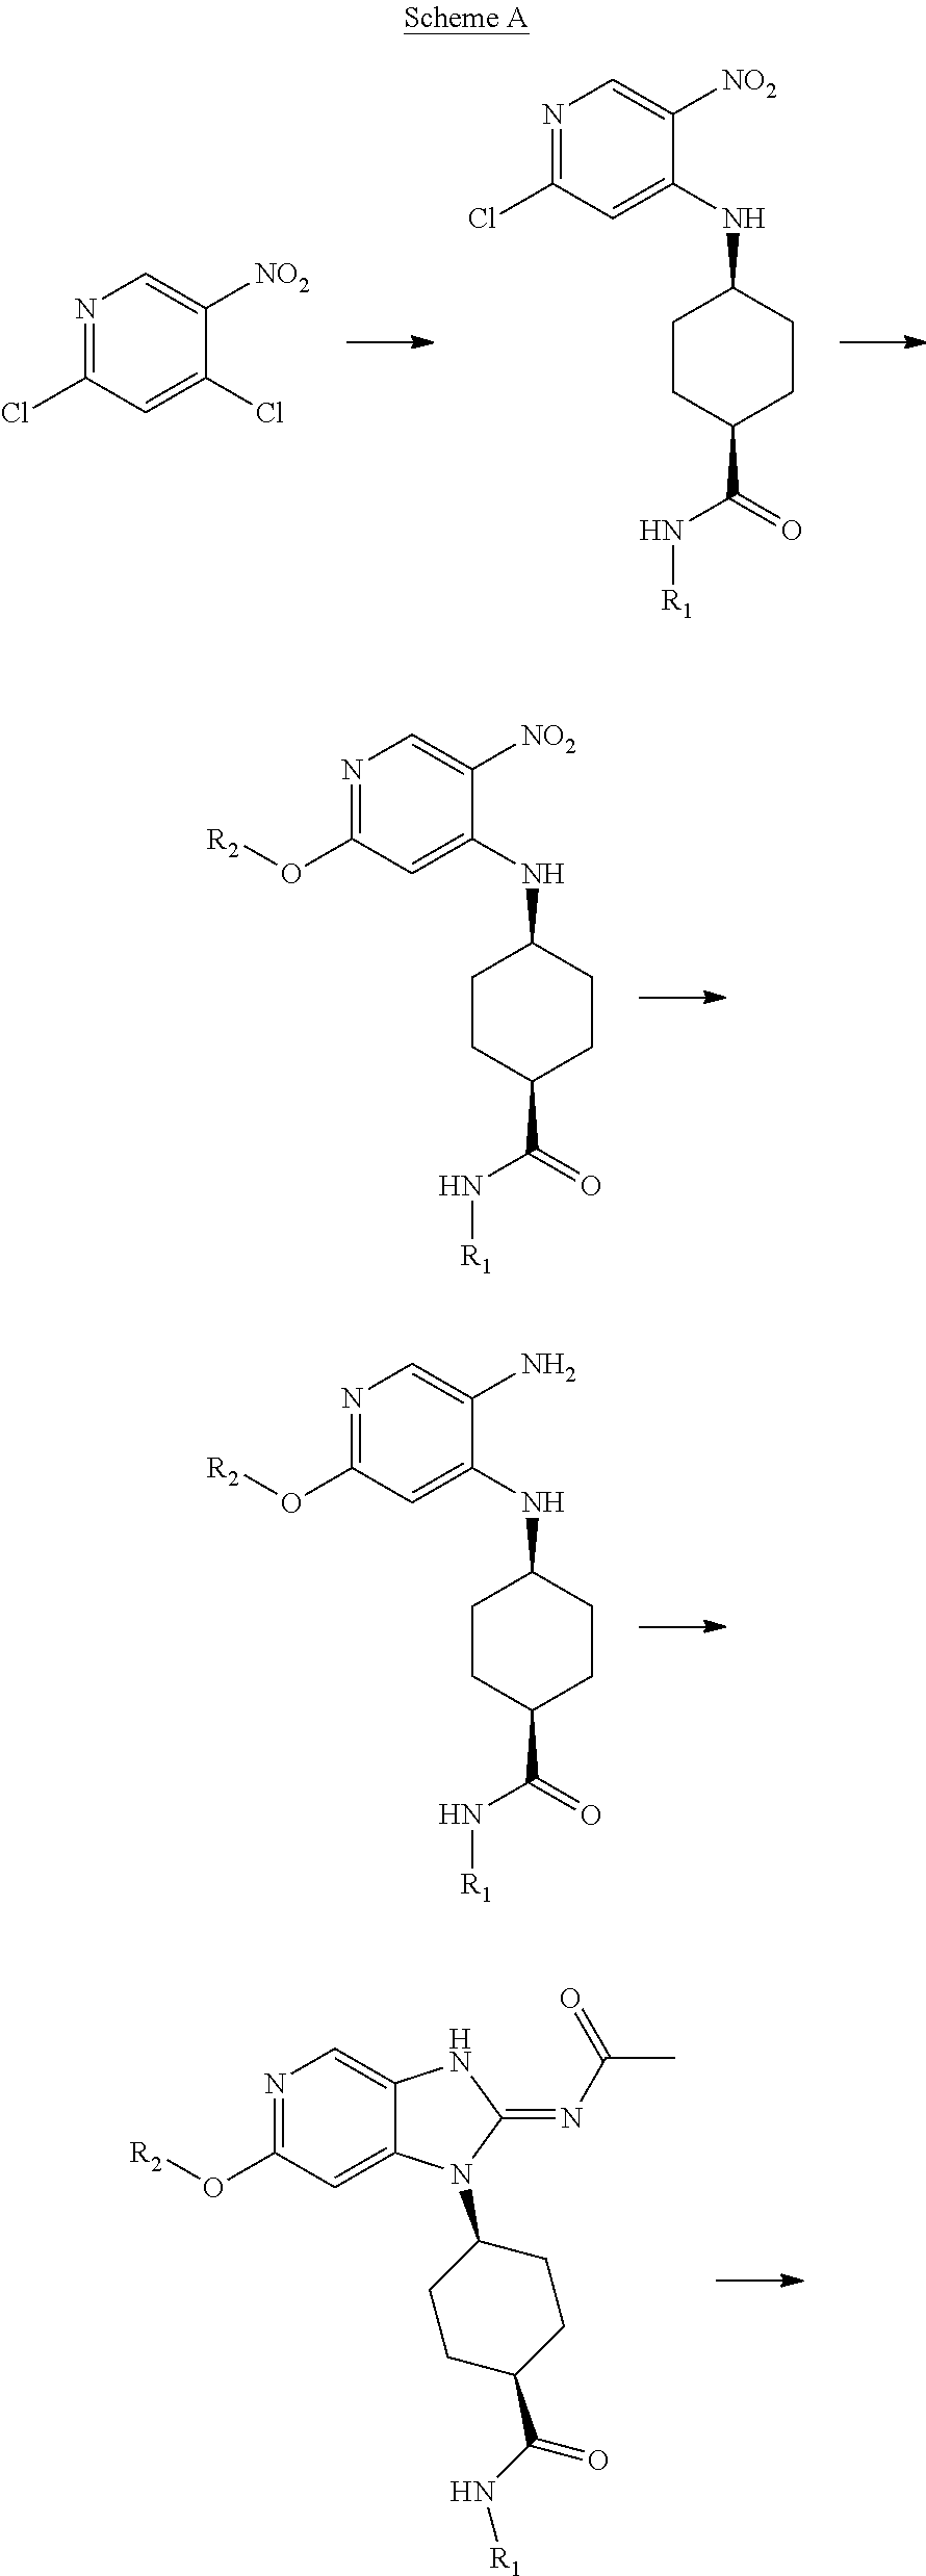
N1=C(Cl)C=C(Cl)C([NO2])=C1.N1=C(Cl)C=C(NC2CCC(C(=O)N[R1])CC2)C([NO2])=C1.N1=C(O[R2])C=C(NC2CCC(C(=O)N[R1])CC2)C([NO2])=C1.N1=C(O[R2])C=C(NC2CCC(C(=O)N[R1])CC2)C(N)=C1.N1=C(O[R2])C=C2C(=C1)NC(=NC(C)=O)N2C1CCC(C(=O)N[R1])CC1
